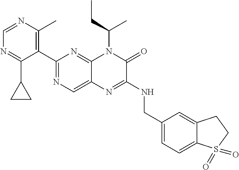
C1=NC(C)=C(C2=NC=C3C(=N2)N(C(C)CC)C(=O)C(NCC2=CC=C4C(=C2)CCS4(=O)=O)=N3)C(C2CC2)=N1
